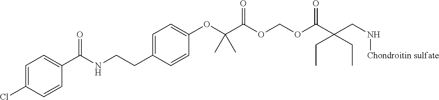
C1=C(Cl)C=CC(C(NCCC2=CC=C(OC(C(OCOC(C(CN[Chondroitin sulfate])(CC)CC)=O)=O)(C)C)C=C2)=O)=C1
